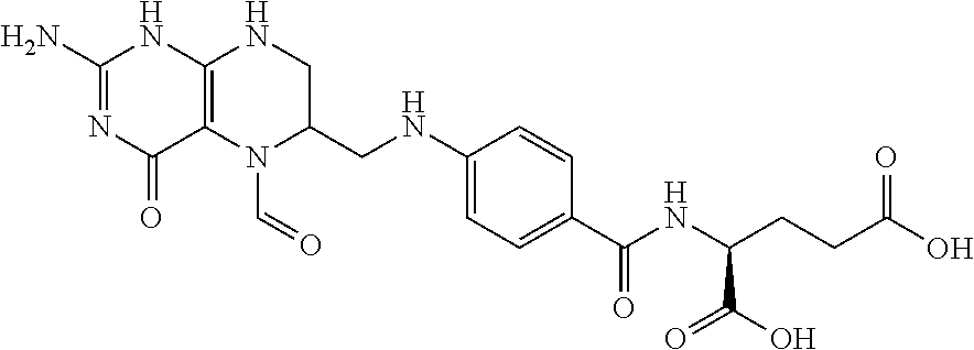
C1(N)=NC(=O)C2=C(N1)NCC(CNC1=CC=C(C(=O)NC(C(=O)O)CCC(=O)O)C=C1)N2C=O
